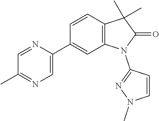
C1(C2=CN=C(C)C=N2)=CC2=C(C=C1)C(C)(C)C(=O)N2C1=NN(C)C=C1
